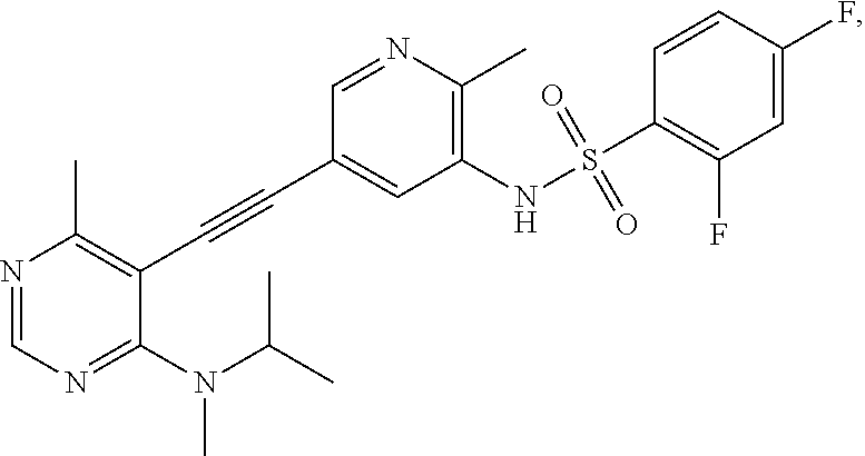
N1=CN=C(N(C)C(C)C)C(C#CC2=CC(NS(C3=C(F)C=C(F)C=C3)(=O)=O)=C(C)N=C2)=C1C
